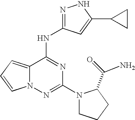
C12=CC=CN1N=C(N1CCCC1C(=O)N)N=C2NC1=NNC(C2CC2)=C1
